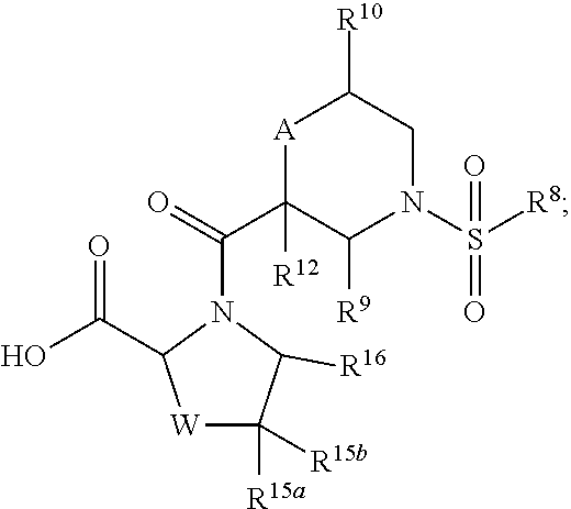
[A]1C(C(N2C(C(O)=O)[W]C([R15a])([R15b])C2[R16])=O)([R12])C([R9])N(S([R8])(=O)=O)CC1[R10]
